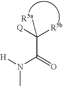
C(C(N([H])C)=O)([R5b])([Q])[R5a]
